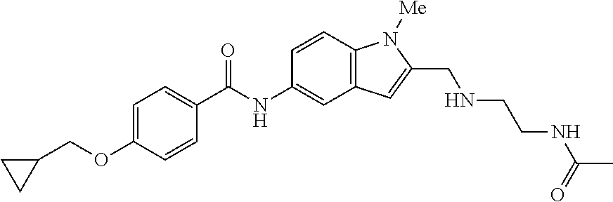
C1=C(OCC2CC2)C=CC(C(NC2=CC3=C(C=C2)N([Me])C(CNCCNC(C)=O)=C3)=O)=C1
